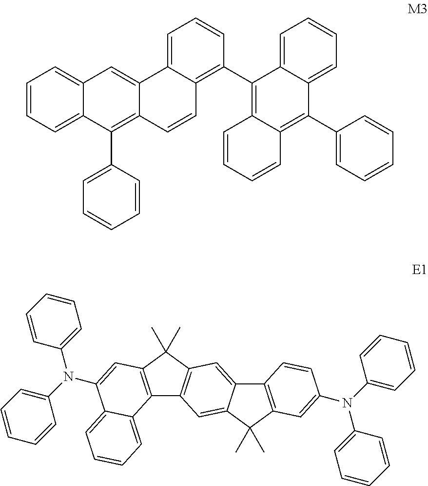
C1=CC=C2C(=C1)C=C1C(=C2C2=CC=CC=C2)C=CC2=C(C3=C4C(=C(C5=CC=CC=C5)C5=CC=CC=C35)C=CC=C4)C=CC=C12.C12=C(C(C)(C)C3=C1C=C1C(=C3)C3=C(C1(C)C)C=C(N(C1=CC=CC=C1)C1=CC=CC=C1)C=C3)C=C(N(C1=CC=CC=C1)C1=CC=CC=C1)C1=CC=CC=C21
